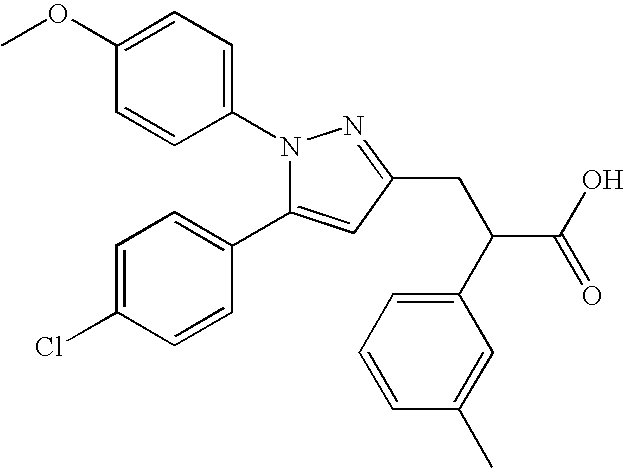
N1(C2=CC=C(OC)C=C2)C(C2=CC=C(Cl)C=C2)=CC(CC(C2=CC=CC(C)=C2)C(O)=O)=N1
